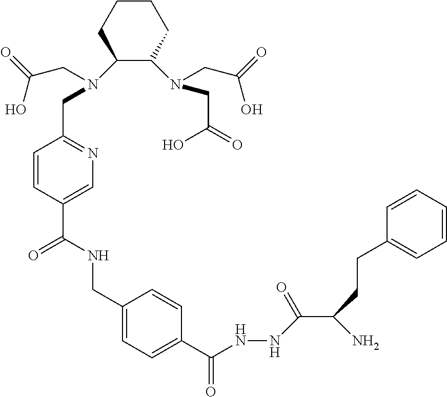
C1(N(CC2=NC=C(C(NCC3=CC=C(C(NNC(C(N)CCC4=CC=CC=C4)=O)=O)C=C3)=O)C=C2)CC(=O)O)C(N(CC(=O)O)CC(=O)O)CCCC1
